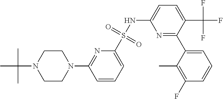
N1=C(C2=CC=CC(F)=C2C)C(C(F)(F)F)=CC=C1NS(C1=CC=CC(N2CCN(C(C)(C)C)CC2)=N1)(=O)=O
